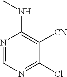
N1=CN=C(Cl)C([CN])=C1NC
